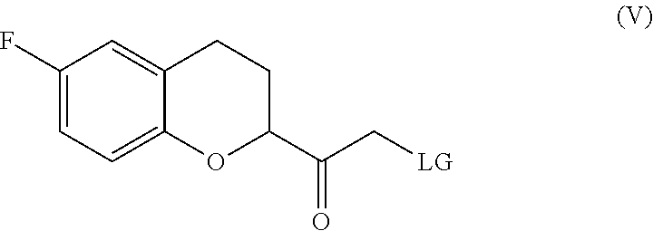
C1(F)=CC=C2C(=C1)CCC(C(C[LG])=O)O2
